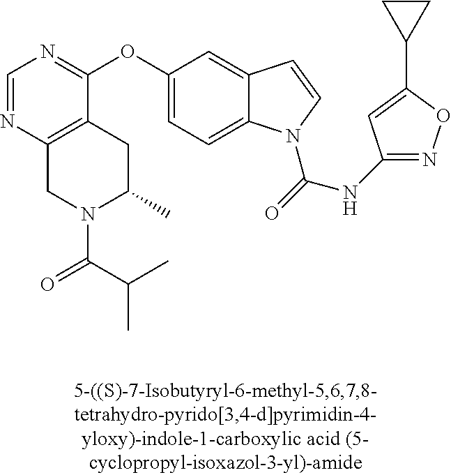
C1=NC2=C(C(OC3=CC=C4C(=C3)C=CN4C(=O)NC3=NOC(C4CC4)=C3)=N1)CC(C)N(C(C(C)C)=O)C2
